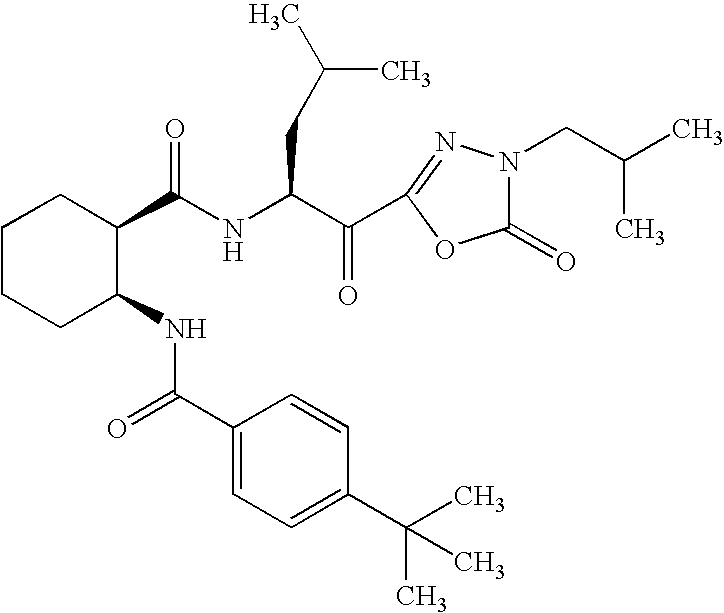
N(C(C(C1=NN(CC(C)C)C(=O)O1)=O)CC(C)C)C(C1CCCCC1NC(=O)C1=CC=C(C(C)(C)C)C=C1)=O
